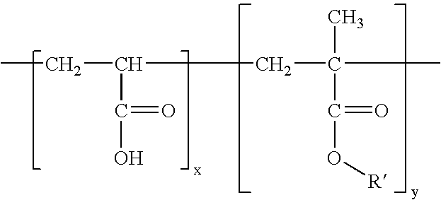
CCC(C(=O)O)CC(C)(C(=O)O[R])C
